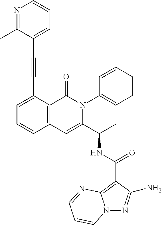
C1(C#CC2=CC=CN=C2C)=CC=CC2=C1C(=O)N(C1=CC=CC=C1)C(C(C)NC(C1=C3N(N=C1[NH2])C=CC=N3)=O)=C2
